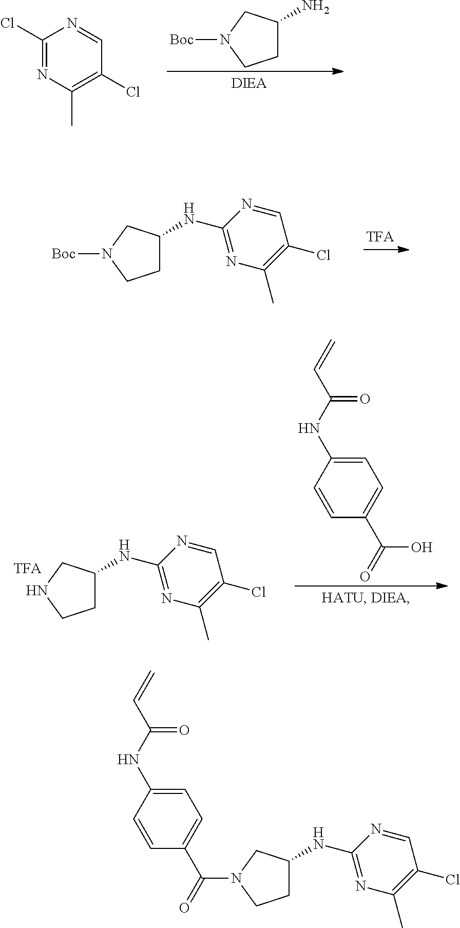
C1(Cl)=NC(C)=C(Cl)C=N1.C1C(N)CN([Boc])C1.C1C(NC2=NC(C)=C(Cl)C=N2)CN([Boc])C1.C1C(NC2=NC(C)=C(Cl)C=N2)CNC1.[TFA].C1=C(NC(C=C)=O)C=CC(C(=O)O)=C1.C1=C(NC(=O)C=C)C=CC(C(=O)N2CC(NC3=NC(C)=C(Cl)C=N3)CC2)=C1
